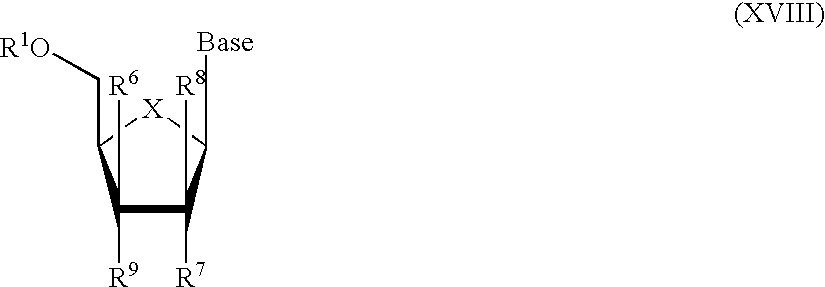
C1([R9])([R6])C([R7])([R8])C([Base])[X]C1C[R1O]
